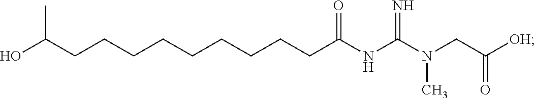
C(CCCCCCCCC(NC(N(CC([OH])=O)C)=N)=O)C(O)C
